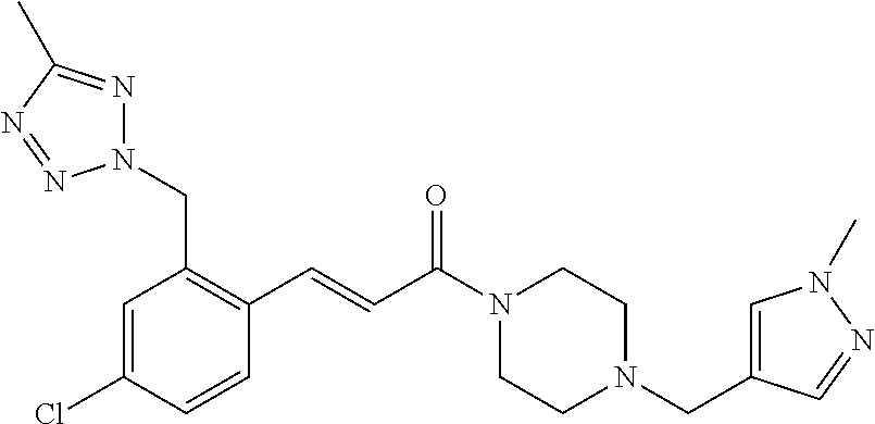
C1=C(Cl)C=CC(C=CC(N2CCN(CC3=CN(C)N=C3)CC2)=O)=C1CN1N=C(C)N=N1
